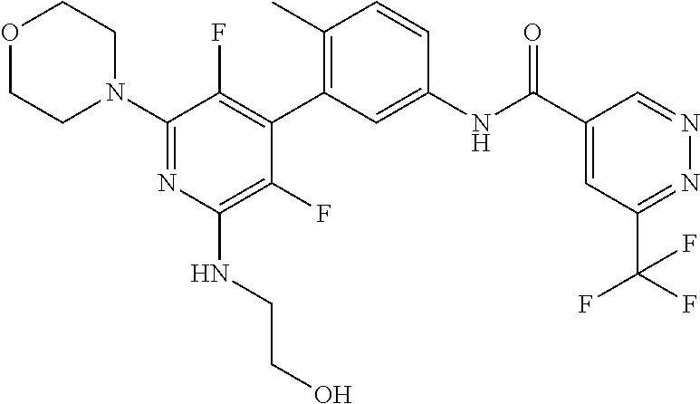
O1CCN(C2=NC(NCCO)=C(F)C(C3=C(C)C=CC(NC(C4=CC(C(F)(F)F)=NN=C4)=O)=C3)=C2F)CC1
